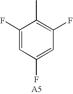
C1(F)=CC(F)=CC(F)=C1C
